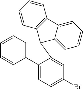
C1=CC2=C(C=C1)C1=CC=C(Br)C=C1C21C2=C(C=CC=C2)C2=CC=CC=C12
